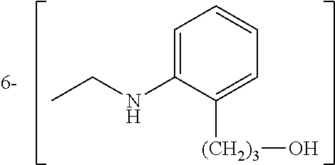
C1=C([(CH2)3]O)C(NCC)=CC=C1
